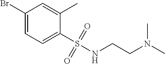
C1(Br)=CC=C(S(NCCN(C)C)(=O)=O)C(C)=C1
